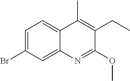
C1=C(Br)C=C2C(=C1)C(C)=C(CC)C(OC)=N2
